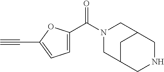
C1=C(C(N2CC3CC(C2)CNC3)=O)OC(C#C)=C1
